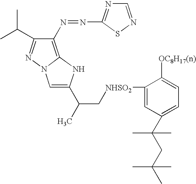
C12=C(N=NC3=NC=NS3)C(C(C)C)=NN1C=C(C(C[NHSO2]C1=CC(C(CC(C)(C)C)(C)C)=CC=C1[OC8H17(n)])C)N2
